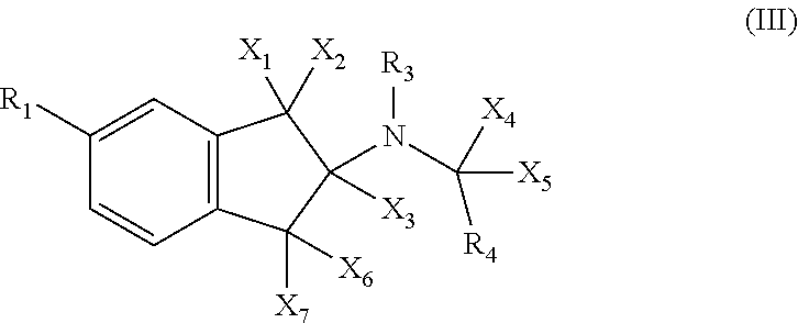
C1([R1])=CC2=C(C=C1)C([X7])([X6])C(N(C([R4])([X4])[X5])[R3])([X3])C2([X1])[X2]
